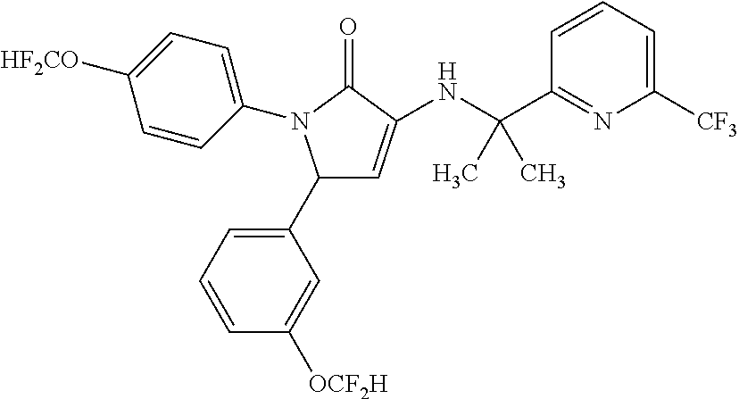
C1(C2=CC=CC([OCF2H])=C2)C=C(NC(C2=NC([CF3])=CC=C2)(C)C)C(=O)N1C1=CC=C([HF2CO])C=C1
